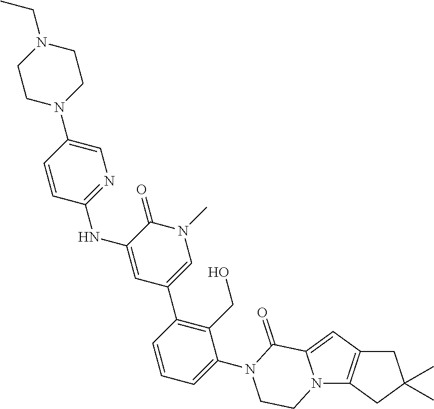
N12C3=C(C=C1C(=O)N(C1=CC=CC(C4=CN(C)C(=O)C(NC5=NC=C(N6CCN(CC)CC6)C=C5)=C4)=C1CO)CC2)CC(C)(C)C3
